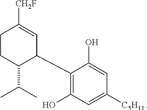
C1CC(C(C)C)C(C2=C(O)C=C([C5H11])C=C2O)C=C1[CH2F]
